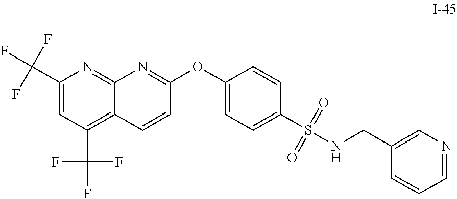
C1(C(F)(F)F)=CC(C(F)(F)F)=C2C(=N1)N=C(OC1=CC=C(S(NCC3=CN=CC=C3)(=O)=O)C=C1)C=C2
